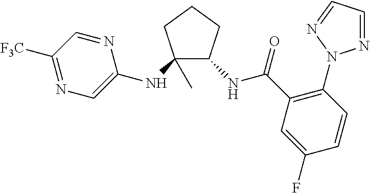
C1(NC2=CN=C([F3C])C=N2)(C)C(NC(=O)C2=C(N3N=CC=N3)C=CC(F)=C2)CCC1
